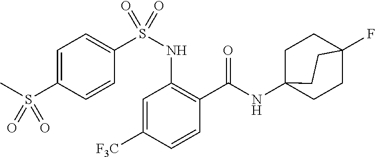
C1=C([F3C])C=CC(C(=O)NC23CCC(F)(CC2)CC3)=C1NS(C1=CC=C(S(C)(=O)=O)C=C1)(=O)=O
